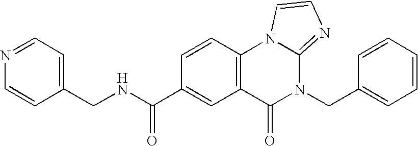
C1(CNC(C2=CC3=C(C=C2)N2C(=NC=C2)N(CC2=CC=CC=C2)C3=O)=O)=CC=NC=C1
